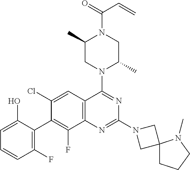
C1=C(O)C(C2=C(F)C3=C(C=C2Cl)C(N2C(C)CN(C(=O)C=C)C(C)C2)=NC(N2CC4(C2)CCCN4C)=N3)=C(F)C=C1
